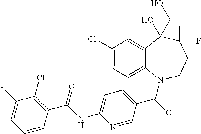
C12=CC(Cl)=CC=C1N(C(=O)C1=CC=C(NC(C3=C(Cl)C(F)=CC=C3)=O)N=C1)CCC(F)(F)C2(O)CO
